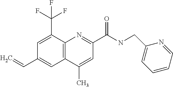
C1(C)=CC(C(=O)NCC2=CC=CC=N2)=NC2=C1C=C(C=C)C=C2C(F)(F)F
